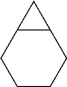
C12C(CCCC1)C2
